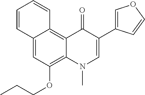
C12=CC(OCCC)=C3C(=C1C=CC=C2)C(=O)C(C1=COC=C1)=CN3C
